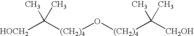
[HOCH2]C([(CH2)4]O[(CH2)4]C([CH2OH])(C)C)(C)C
